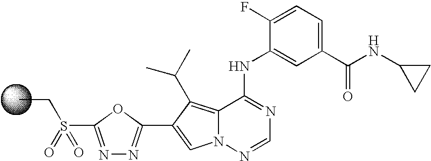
C12=C(C(C)C)C(C3=NN=C(S(CC)(=O)=O)O3)=CN1N=CN=C2NC1=CC(C(NC2CC2)=O)=CC=C1F
